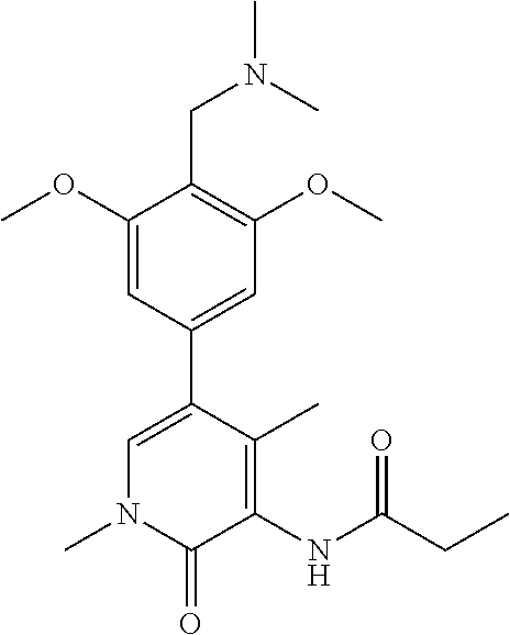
N1(C)C(=O)C(NC(CC)=O)=C(C)C(C2=CC(OC)=C(CN(C)C)C(OC)=C2)=C1
